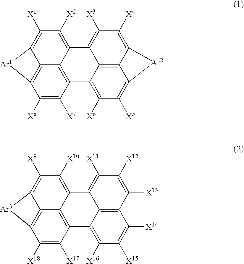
C12=C3C4=C(C([X8])=C1[X7])[Ar1]C4=C([X1])C([X2])=C3C1=C([X3])C([X4])=C3C4=C1C2=C([X6])C([X5])=C4[Ar2]3.C12=C3C4=C(C([X18])=C1[X17])[Ar3]C4=C([X9])C([X10])=C3C1=C([X11])C([X12])=C([X13])C3=C1C2=C([X16])C([X15])=C3[X14]
